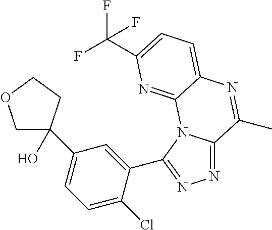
N1=C2N(C(C3=CC(C4(O)COCC4)=CC=C3Cl)=N1)C1=NC(C(F)(F)F)=CC=C1N=C2C
